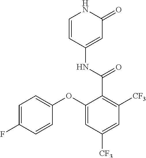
C1=CC(NC(=O)C2=C([CF3])C=C([CF3])C=C2OC2=CC=C(F)C=C2)=CC(=O)N1
